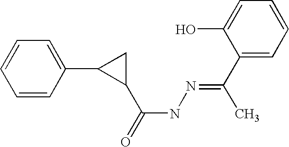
C1=CC(C2C(C(=O)NN=C(C3=CC=CC=C3O)C)C2)=CC=C1
